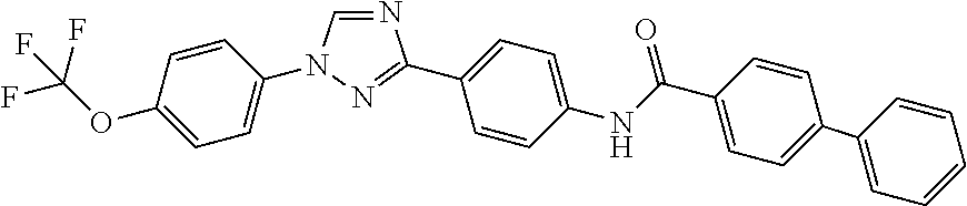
N1=CN(C2=CC=C(OC(F)(F)F)C=C2)N=C1C1=CC=C(NC(=O)C2=CC=C(C3=CC=CC=C3)C=C2)C=C1
